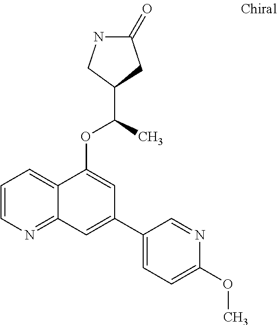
C1=CN=C2C(=C1)C(OC(C1CC(=O)NC1)C)=CC(C1=CC=C(OC)N=C1)=C2
